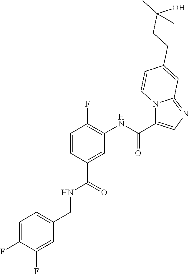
C1=CC(C(=O)NCC2=CC=C(F)C(F)=C2)=CC(NC(=O)C2=CN=C3N2C=CC(CCC(O)(C)C)=C3)=C1F
